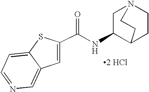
[2 HCl].C(NC1C2CCN(C1)CC2)(=O)C1=CC2=CN=CC=C2S1
